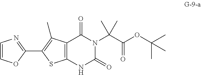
C12=C(NC(=O)N(C(C(OC(C)(C)C)=O)(C)C)C1=O)SC(C1=NC=CO1)=C2C
